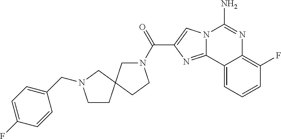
N12C(=NC(C(N3CC4(CC3)CN(CC3=CC=C(F)C=C3)CC4)=O)=C1)C1=CC=CC(F)=C1N=C2N
